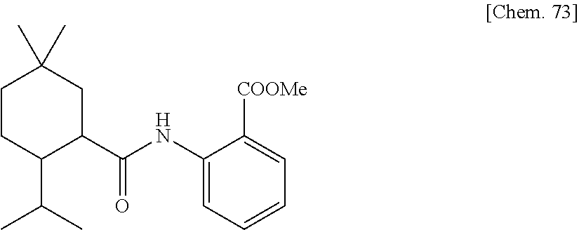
C1CC(C(C)C)C(C(NC2=CC=CC=C2[COOMe])=O)CC1(C)C
